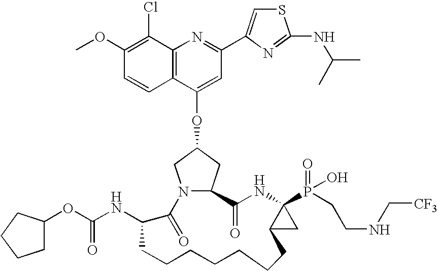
C12=C(C(Cl)=C(OC)C=C1)N=C(C1=CSC(NC(C)C)=N1)C=C2OC1CN2C(C1)C(=O)NC1(P(=O)(O)CCNC[CF3])C(C1)CCCCCCCC(NC(=O)OC1CCCC1)C2=O
